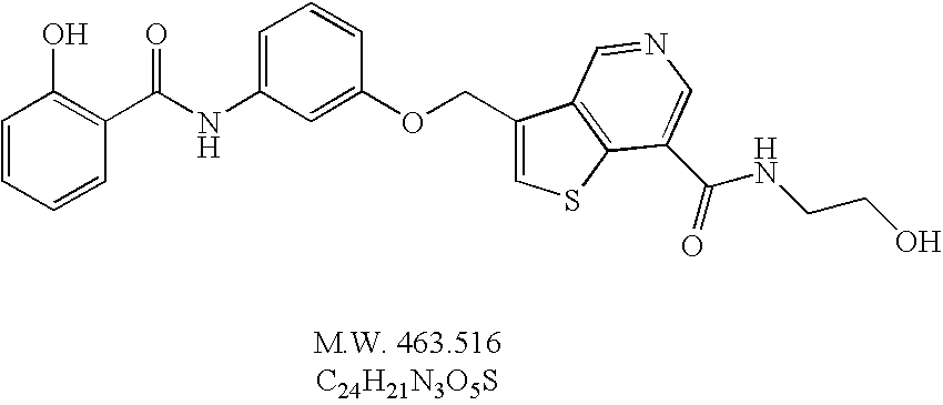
C1=CC=CC(C(NC2=CC=CC(OCC3=CSC4=C3C=NC=C4C(=O)NCCO)=C2)=O)=C1O
